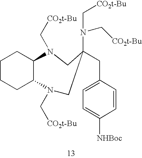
C1CCC2C(C1)N(C[CO2t-Bu])CC(N(C[CO2t-Bu])C[CO2t-Bu])(CC1=CC=C([NHBoc])C=C1)CN2(C)C[CO2t-Bu]
